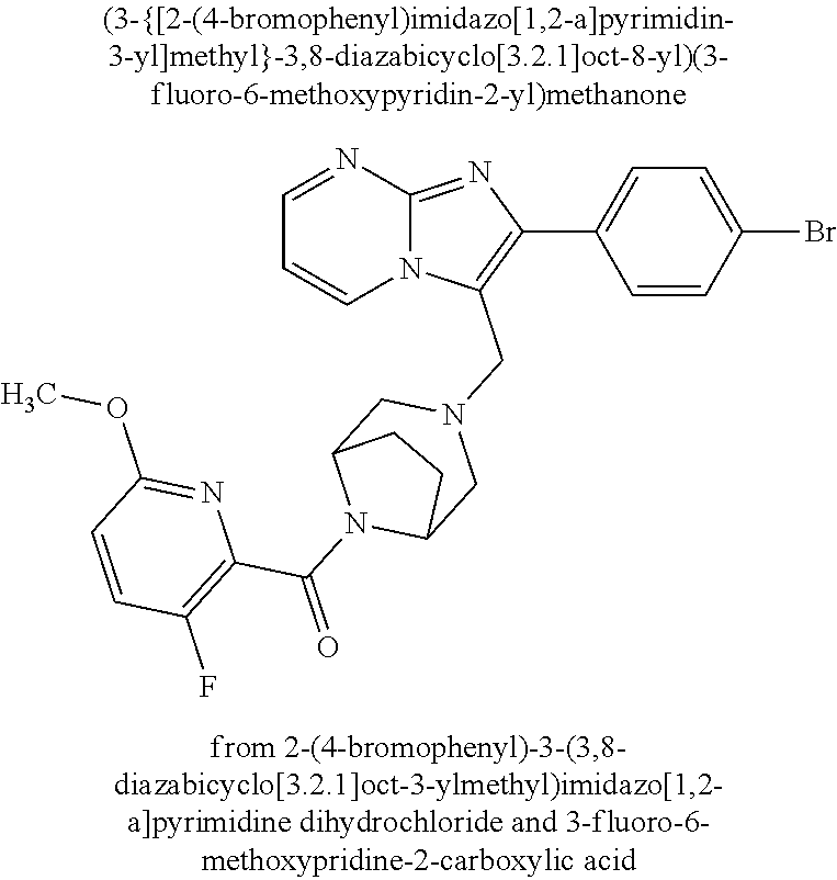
N12C(=NC(C3=CC=C(Br)C=C3)=C1CN1CC3N(C(=O)C4=C(F)C=CC(OC)=N4)C(C1)CC3)N=CC=C2
